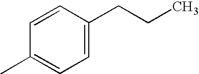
C1(C)=CC=C(CCC)C=C1
